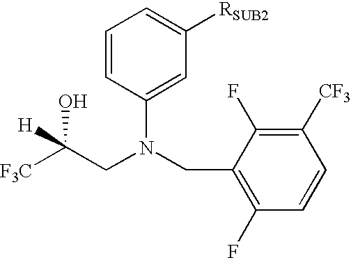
C1(CN(CC([F3C])(O)[H])C2=CC([RSUB2])=CC=C2)=C(F)C=CC([CF3])=C1F
